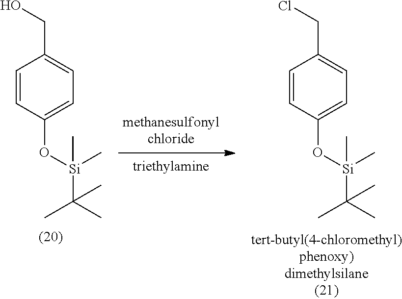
C1=CC(O[Si](C(C)(C)C)(C)C)=CC=C1CCl.C1=CC(O[Si](C(C)(C)C)(C)C)=CC=C1CO
